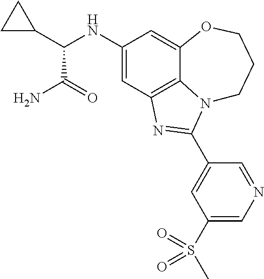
C1(NC(C2CC2)C(N)=O)=CC2=C3C(=C1)OCCCN3C(C1=CC(S(C)(=O)=O)=CN=C1)=N2
